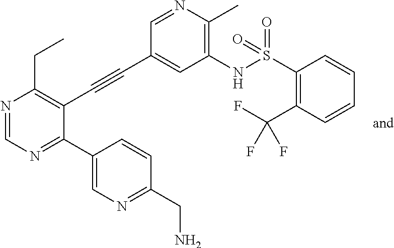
N1=CN=C(C2=CN=C(CN)C=C2)C(C#CC2=CC(NS(C3=C(C(F)(F)F)C=CC=C3)(=O)=O)=C(C)N=C2)=C1CC
